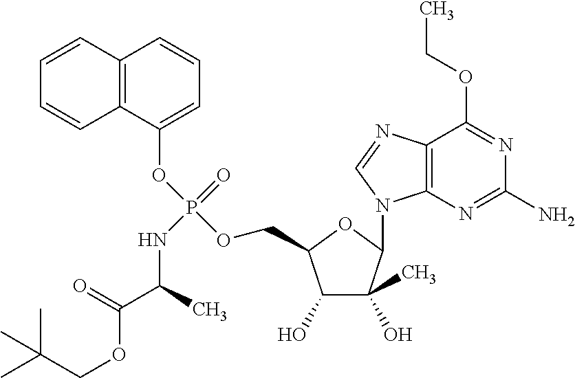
C1=CC2=C(C=C1)C(OP(=O)(NC(C(=O)OCC(C)(C)C)C)OCC1C(O)C(O)(C)C(N3C4=C(C(OCC)=NC(N)=N4)N=C3)O1)=CC=C2
